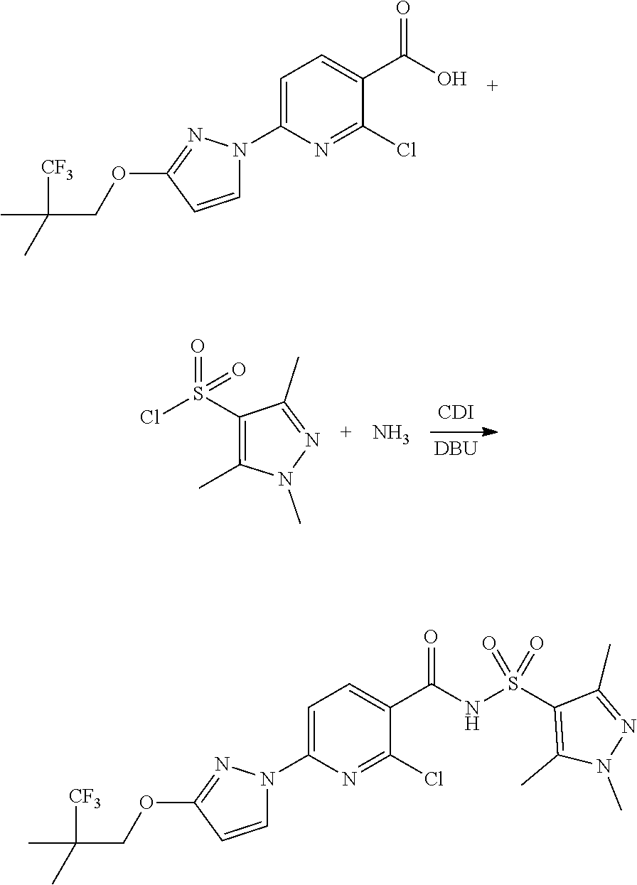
O(CC(C)(C)[CF3])C1=NN(C2=CC=C(C(=O)O)C(Cl)=N2)C=C1.[CDI].[DBU].ClS(=O)(=O)C1=C(C)N(C)N=C1C.N.S(=O)(=O)(C1=C(C)N(C)N=C1C)NC(C1=CC=C(N2C=CC(OCC(C)(C)[CF3])=N2)N=C1Cl)=O
